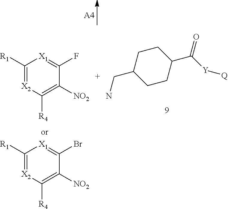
C1([R1])=[X2]C([R4])=C([NO2])C(F)=[X1]1.C1CC(CN)CCC1C([Y][Q])=O.C1([R1])=[X2]C([R4])=C([NO2])C(Br)=[X1]1.[A4]
